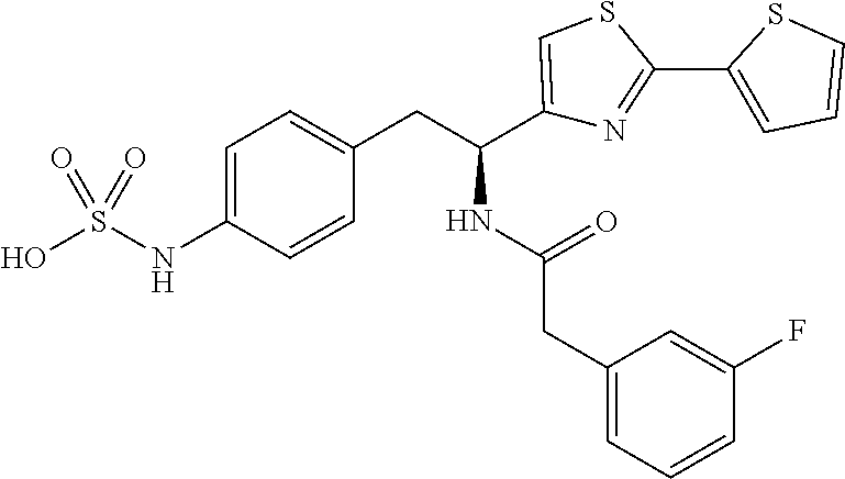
C1=C(NS(O)(=O)=O)C=CC(CC(C2=CSC(C3=CC=CS3)=N2)NC(=O)CC2=CC=CC(F)=C2)=C1
